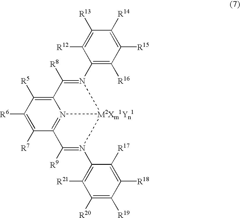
C1([R6])=C([R7])C2=N3C(=C1[R5])C([R8])=N(C1=C([R16])C([R15])=C([R14])C([R13])=C1[R12])[M2Xm1Yn1]3N(C1=C([R21])C([R20])=C([R19])C([R18])=C1[R17])=C2[R9]
